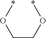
C(CO*)O*
